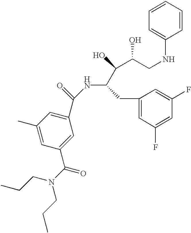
C1(C)=CC(C(N(CCC)CCC)=O)=CC(C(=O)NC(C(C(O)CNC2=CC=CC=C2)O)CC2=CC(F)=CC(F)=C2)=C1
